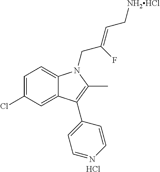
C1=C(Cl)C=C2C(=C1)N(CC(=CC[NH2HCl])F)C(C)=C2C1=CC=NC=C1.Cl
